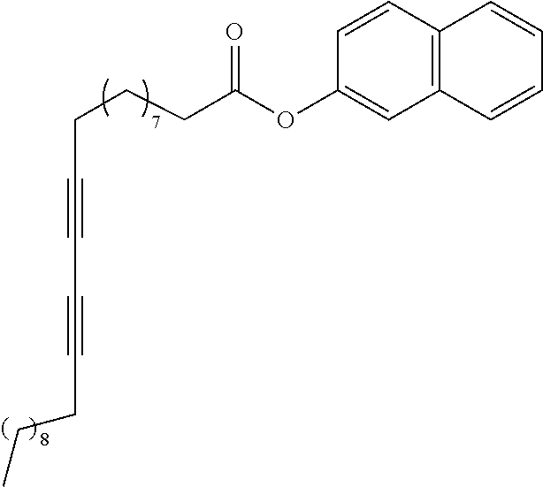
C(C#CC#CCCC)CCC(OC1=CC2=C(C=C1)C=CC=C2)=O
